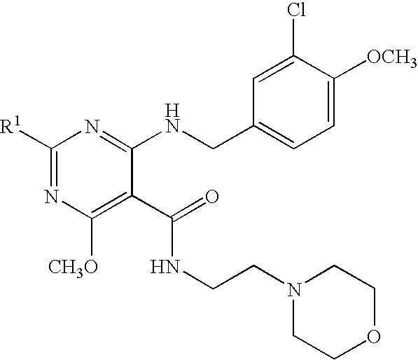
C1([R1])=NC([CH3O])=C(C(=O)NCCN2CCOCC2)C(NCC2=CC=C([OCH3])C(Cl)=C2)=N1
